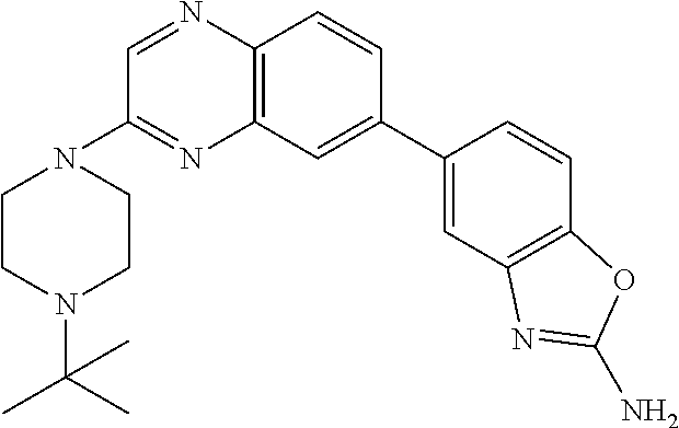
C12=C(C=C(C3=CC4=C(C=C3)OC(N)=N4)C=C1)N=C(N1CCN(C(C)(C)C)CC1)C=N2
